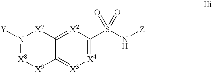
C1(S(N[Z])(=O)=O)=[X4][X3]=C2C(=[X2]1)[X7]N([Y])[X8][X9]2
